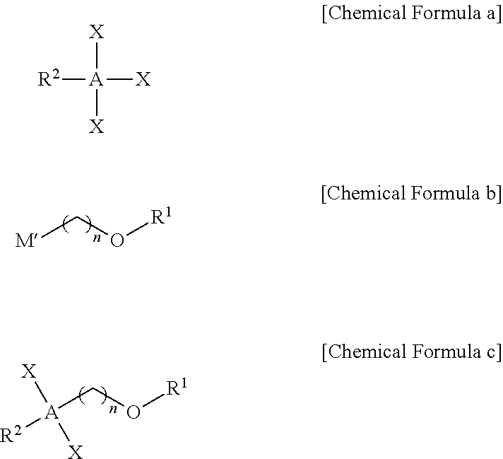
[M]CO[R1].[A](CO[R1])([R2])([X])[X].[R2][A]([X])([X])[X]
